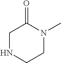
C1NCCN(C)C1=O
